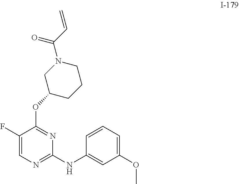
O(C1=NC(NC2=CC(OC)=CC=C2)=NC=C1F)C1CCCN(C(C=C)=O)C1
